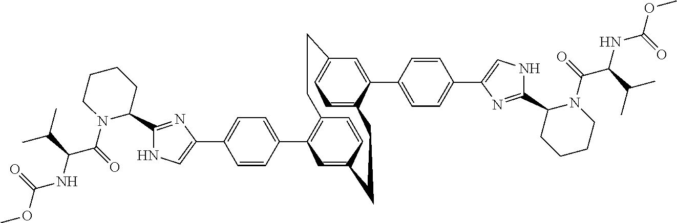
C1(C2=CC=C(C3=CNC(C4N(C(C(NC(OC)=O)C(C)C)=O)CCCC4)=N3)C=C2)=C2C=CC(=C1)CCC1=CC=C(C=C1C1=CC=C(C3=CNC(C4N(C(C(NC(OC)=O)C(C)C)=O)CCCC4)=N3)C=C1)CC2
